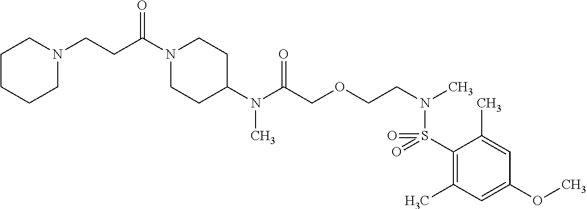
C1(S(N(CCOCC(N(C)C2CCN(C(CCN3CCCCC3)=O)CC2)=O)C)(=O)=O)=C(C)C=C(OC)C=C1C
